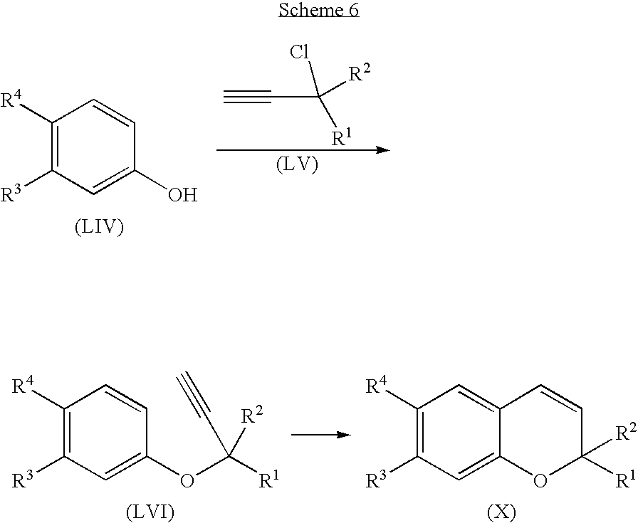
C1([R4])=C([R3])C=C(O)C=C1.C#CC([R1])([R2])Cl.C1([R4])=C([R3])C=C(OC([R1])(C#C)[R2])C=C1.C1([R4])=C([R3])C=C2C(=C1)C=CC([R2])([R1])O2
